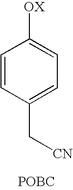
C1=CC(C[CN])=CC=C1[OX].[POBC]
